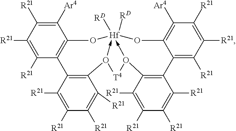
C1([Ar4])=C([R21])C([R21])=C([R21])C2=C1O[Hf]13([RD])([RD])-O(C4=C2C([R21])=C([R21])C([R21])=C4[R21])[T4]O->1C1=C(C2=C([R21])C([R21])=C([R21])C([Ar4])=C2O3)C([R21])=C([R21])C([R21])=C1[R21]
